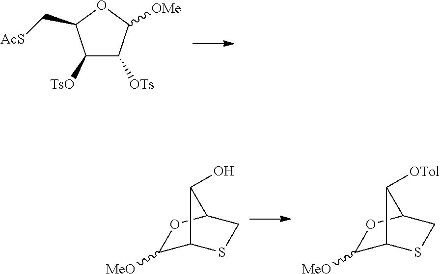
C1([TsO])C([OTs])C([OMe])OC1C[AcS].C1([MeO])C2SCC(O1)C2O.C1([MeO])C2SCC(O1)C2[OTol]
